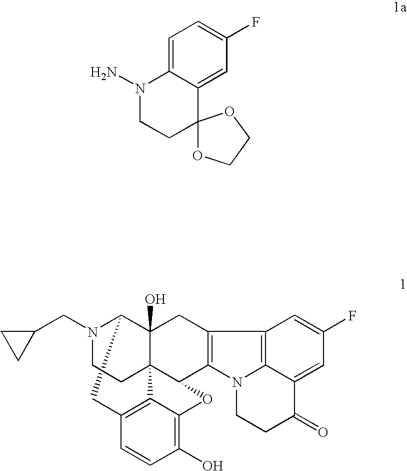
C1=C2C(=CC(F)=C1)C1(CCN2N)OCCO1.C1(CN2C3C4(O)C5(C(C6=C(C4)C4=C7N6CCC(=O)C7=CC(F)=C4)OC4=C(O)C=CC(=C54)C3)CC2)CC1
